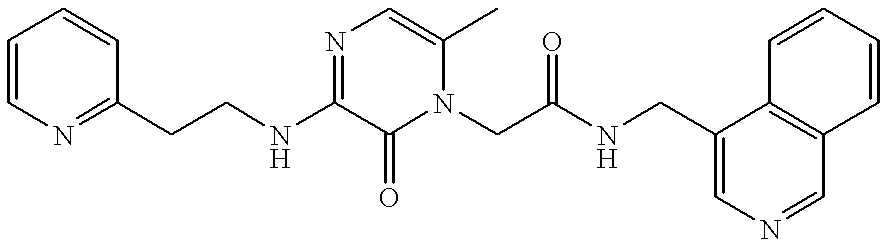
C1=CN=C(CCNC2=NC=C(C)N(CC(NCC3=CN=CC4=C3C=CC=C4)=O)C2=O)C=C1
